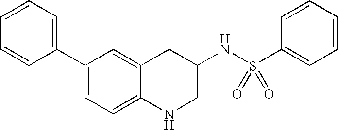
C1(C2=CC=CC=C2)=CC=C2C(=C1)CC(NS(=O)(=O)C1=CC=CC=C1)CN2
